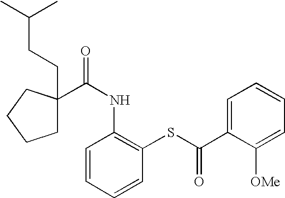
C(CC(C)C)C1(C(NC2=C(SC(=O)C3=CC=CC=C3[OMe])C=CC=C2)=O)CCCC1
